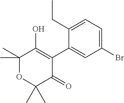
C1(Br)=CC=C(CC)C(C2=C(O)C(C)(C)OC(C)(C)C2=O)=C1
